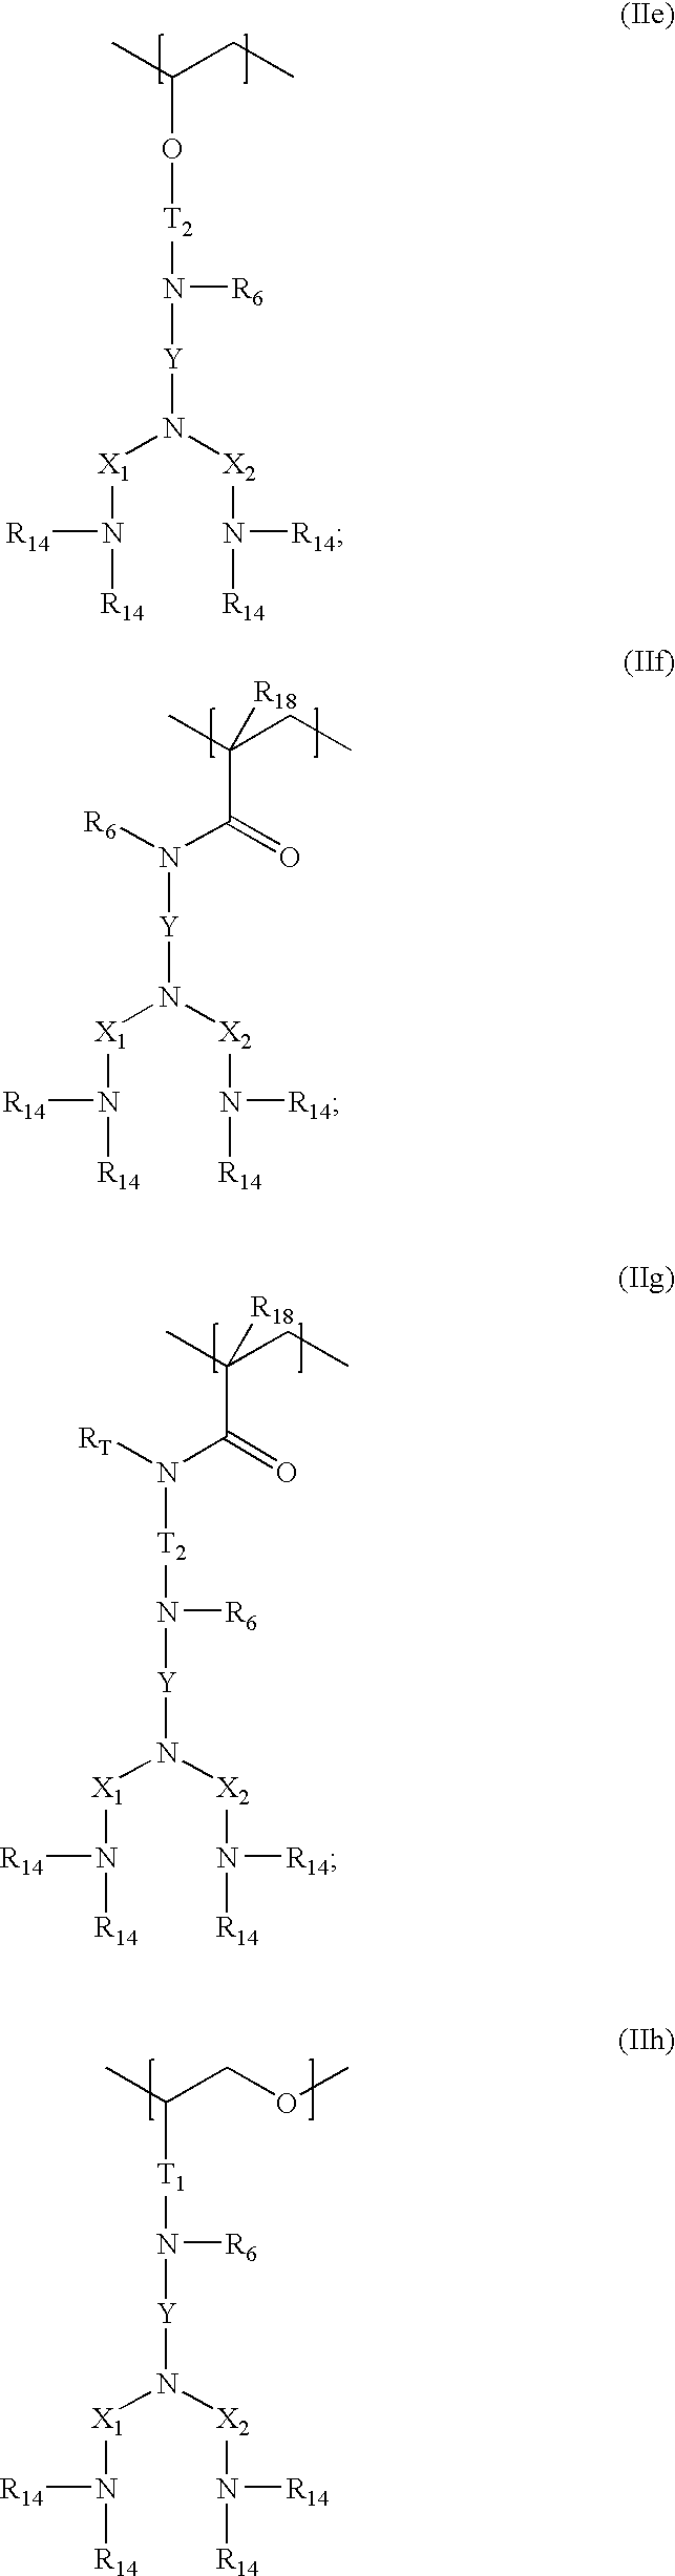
CC(CC)O[T2]N([Y]N([X1]N([R14])[R14])[X2]N([R14])[R14])[R6].N([Y]N([X1]N([R14])[R14])[X2]N([R14])[R14])(C(=O)C(C)(CC)[R18])[R6].N([T2]N([Y]N([X1]N([R14])[R14])[X2]N([R14])[R14])[R6])([RT])C(=O)C(C)(CC)[R18].[T1](N([Y]N([X1]N([R14])[R14])[X2]N([R14])[R14])[R6])C(C)COC
